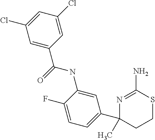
N1=C(N)SCCC1(C1=CC=C(F)C(NC(=O)C2=CC(Cl)=CC(Cl)=C2)=C1)C
